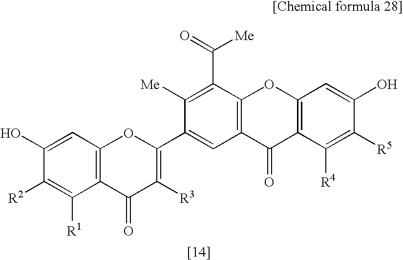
C1(O)=CC2=C(C([R1])=C1[R2])C(=O)C([R3])=C(C1=CC3=C(C(C([Me])=O)=C1[Me])OC1=C(C3=O)C([R4])=C([R5])C(O)=C1)O2
